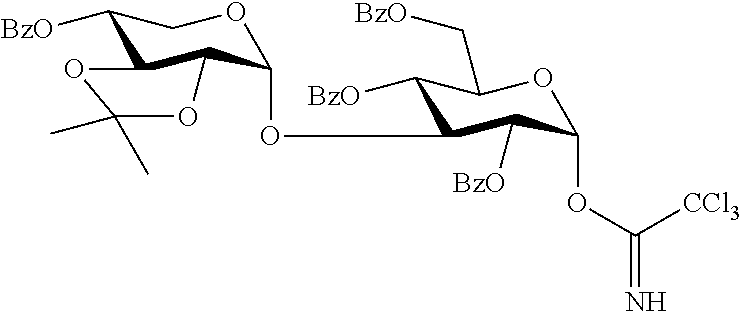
C1(OC2C3C(C([BzO])CO2)OC(C)(C)O3)C([BzO])C(OC(=N)[CCl3])OC(C[BzO])C1[BzO]
